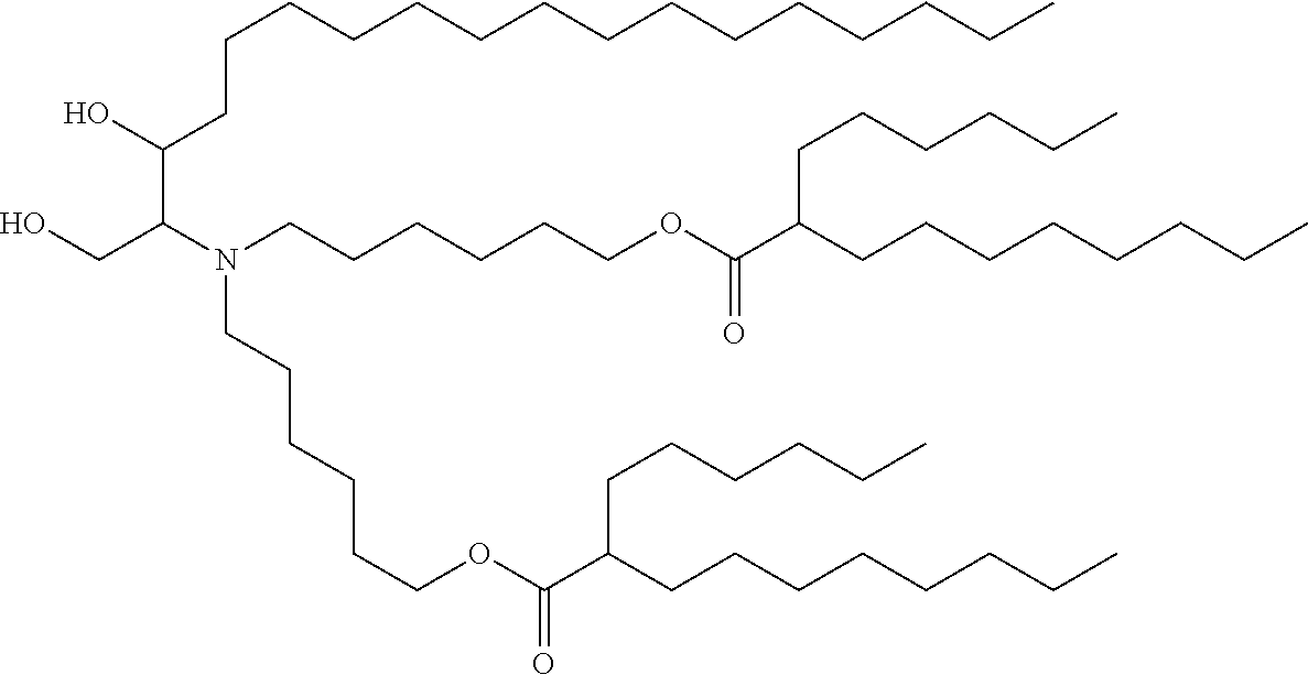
OCC(N(CCCCCCOC(C(CCCCCCCC)CCCCCC)=O)CCCCCCOC(C(CCCCCCCC)CCCCCC)=O)C(O)CCCCCCCCCCCCCCC
